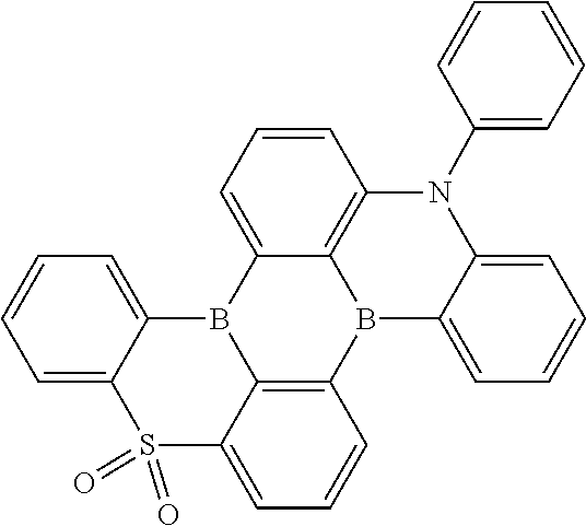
C1=CC=CC=C1N1C2=C3C(=CC=C2)B2C4=CC=CC=C4S(=O)(=O)C4=CC=CC(=C24)B3C2=CC=CC=C12
